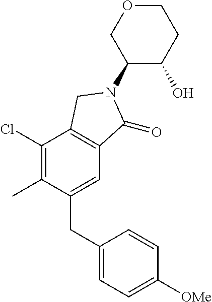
C1(Cl)=C(C)C(CC2=CC=C([OMe])C=C2)=CC2=C1CN(C1C(O)CCOC1)C2=O
